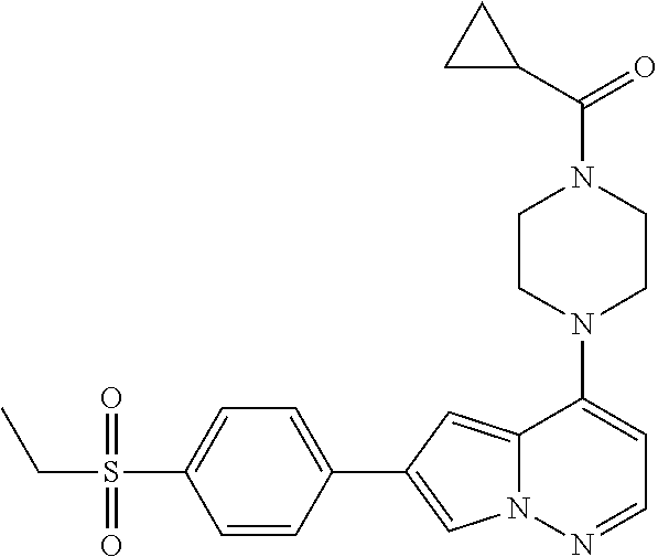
N1(C2=CC=NN3C2=CC(C2=CC=C(S(CC)(=O)=O)C=C2)=C3)CCN(C(=O)C2CC2)CC1
